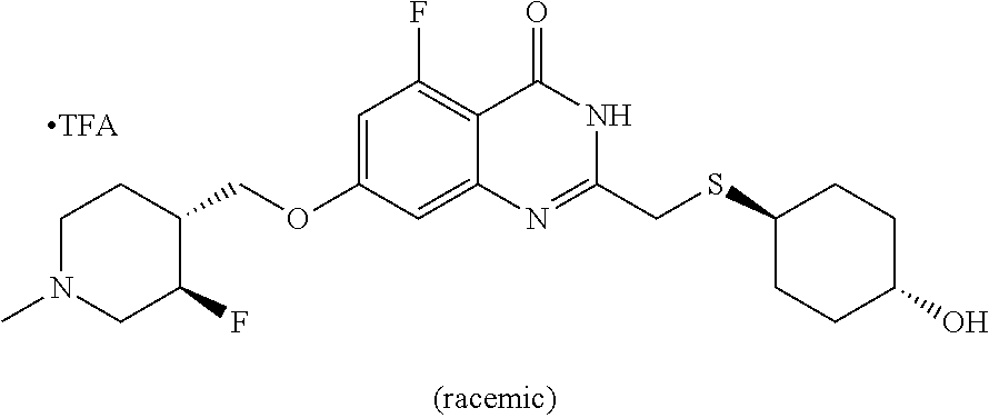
C1(COC2=CC(F)=C3C(=O)NC(CSC4CCC(O)CC4)=NC3=C2)C(F)CN(C)CC1
